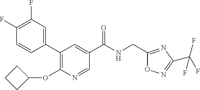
C1(C2=CC(F)=C(F)C=C2)=C(OC2CCC2)N=CC(C(NCC2=NC(C(F)(F)F)=NO2)=O)=C1
